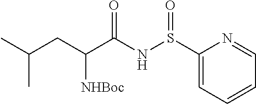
C1(S(NC(C(CC(C)C)[NHBoc])=O)=O)=CC=CC=N1
